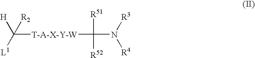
C([T-A-X-Y-W]C(N([R3])[R4])([R51])[R52])([H])([R2])[L1]
